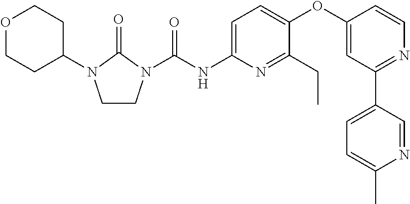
C1CN(C(NC2=CC=C(OC3=CC(C4=CC=C(C)N=C4)=NC=C3)C(CC)=N2)=O)C(=O)N1C1CCOCC1
